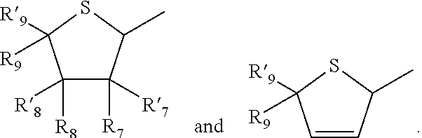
C1=CC(C)SC1([R9])[R9].C1([R8])([R8])C([R7])([R7])C(C)SC1([R9])[R9]
